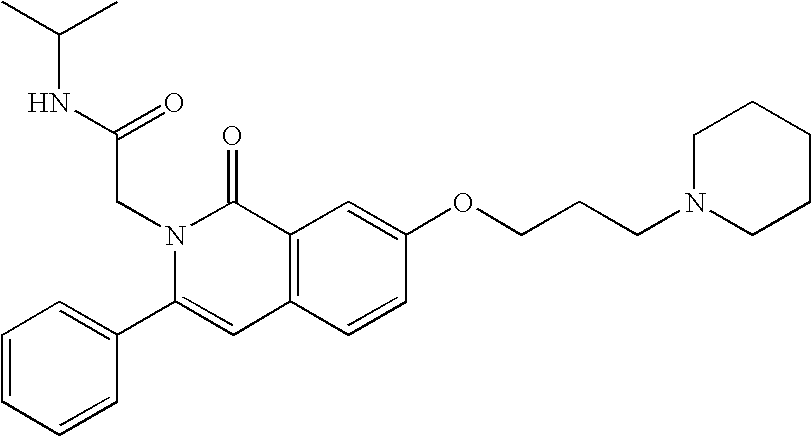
C1=CC=CC(C2=CC3=C(C(=O)N2CC(NC(C)C)=O)C=C(OCCCN2CCCCC2)C=C3)=C1
